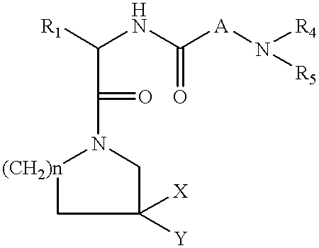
C(C([R1])NC([A]N([R4])[R5])=O)(=O)N1[(CH2)n]CC([X])([Y])C1
